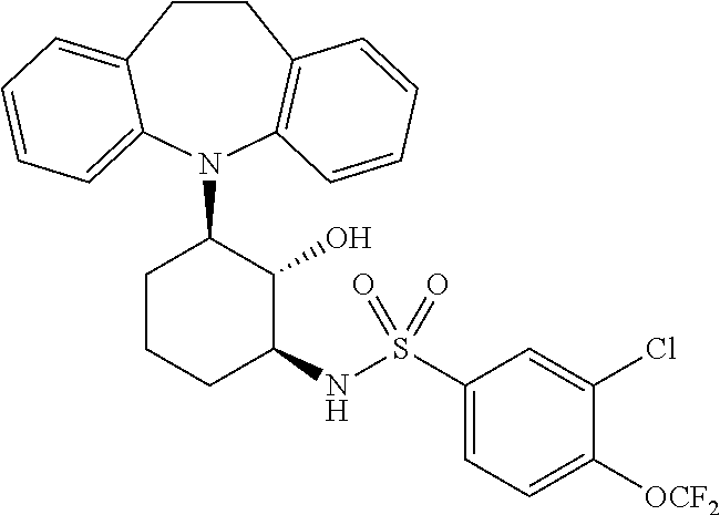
C1CC2=CC=CC=C2N(C2CCCC(NS(C3=CC=C([OCF2])C(Cl)=C3)(=O)=O)C2O)C2=C1C=CC=C2
